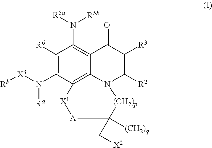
C1([R6])=C(N([X3][Rb])[Ra])C2=C3C(=C1N([R5a])[R5b])C(=O)C([R3])=C([R2])N3[(CH2)p]C(C[X2])([(CH2)q])[A][X1]2
